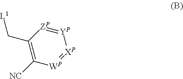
C1([NC])=C(C[L1])[ZP]=[YP][XP]=[WP]1
